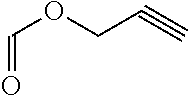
C(=O)OCC#C
